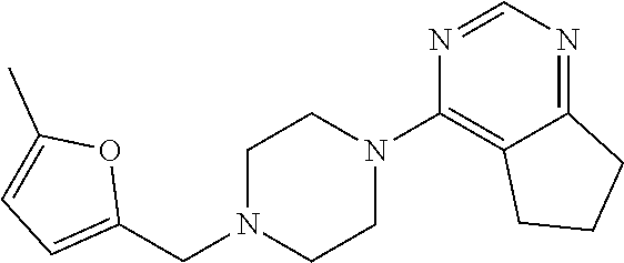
C1N(CC2=CC=C(C)O2)CCN(C2=C3C(=NC=N2)CCC3)C1
